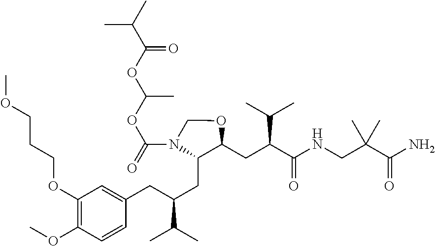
C1(CC(CC2=CC(OCCCOC)=C(OC)C=C2)C(C)C)C(CC(C(NCC(C(N)=O)(C)C)=O)C(C)C)OCN1C(OC(C)OC(=O)C(C)C)=O
